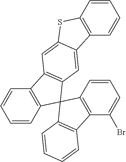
C1=CC=CC2=C1SC1=CC3=C(C=C21)C1(C2=C3C=CC=C2)C2=C(C=CC=C2)C2=C1C=CC=C2Br
